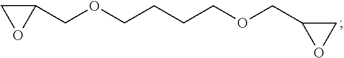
C1(COCCCCOCC2OC2)CO1
